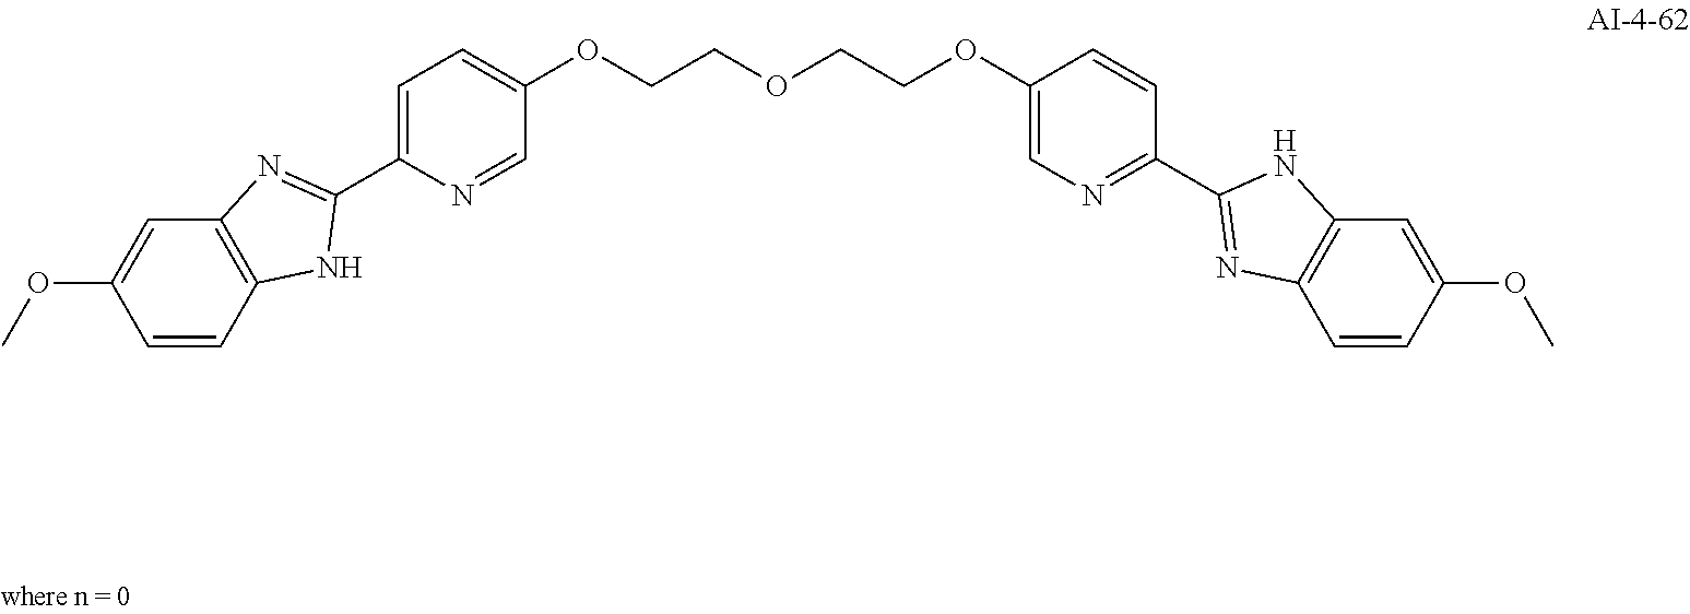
C1=C(C2=NC3=C(C=CC(OC)=C3)N2)N=CC(OCCOCCOC2=CN=C(C3=NC4=C(C=C(OC)C=C4)N3)C=C2)=C1
